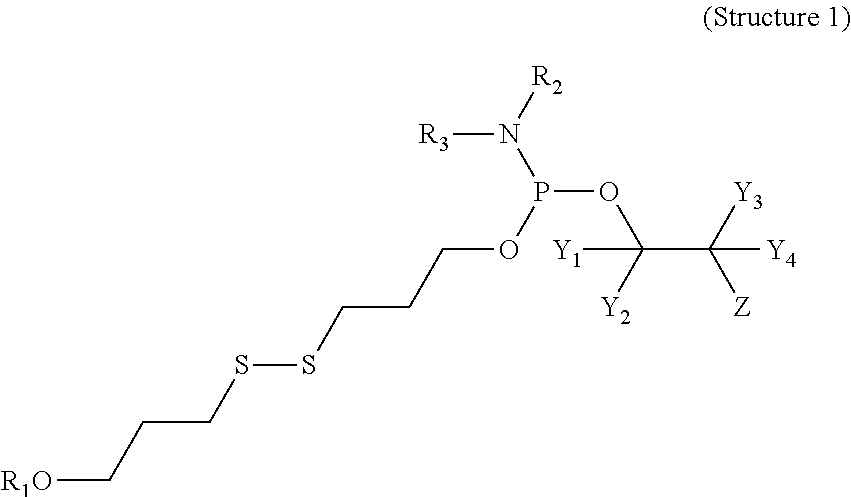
[R1O]CCCSSCCCOP(OC(C([Y3])([Z])[Y4])([Y2])[Y1])N([R2])[R3]
